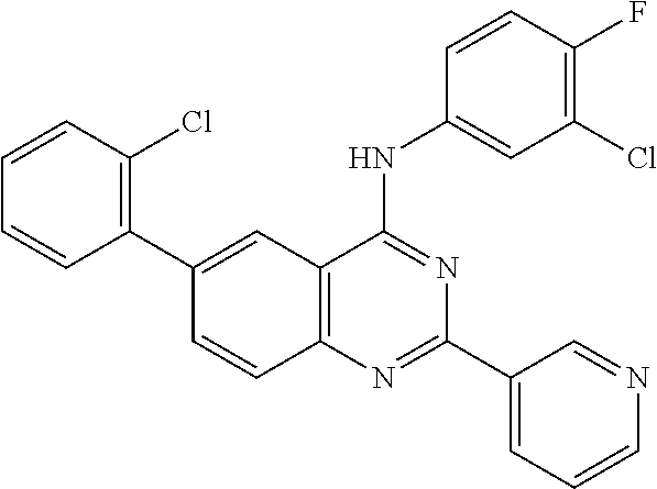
C1(C2=C(Cl)C=CC=C2)=CC2=C(C=C1)N=C(C1=CC=CN=C1)N=C2NC1=CC(Cl)=C(F)C=C1
